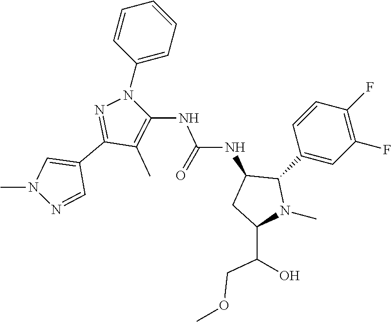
C1(C2=CN(C)N=C2)=NN(C2=CC=CC=C2)C(NC(=O)NC2CC(C(COC)O)N(C)C2C2=CC(F)=C(F)C=C2)=C1C
